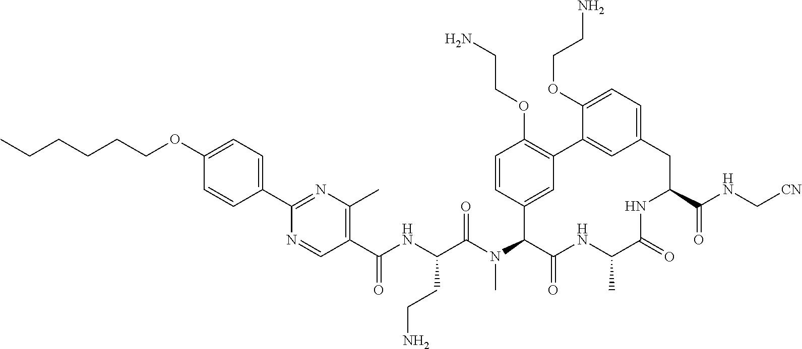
C1(C(NC(C(N(C2C(=O)NC(C)C(=O)NC(C(NC[CN])=O)CC3=CC=C(OCCN)C(=C3)C3=C(OCCN)C=CC2=C3)C)=O)CCN)=O)=C(C)N=C(C2=CC=C(OCCCCCC)C=C2)N=C1
